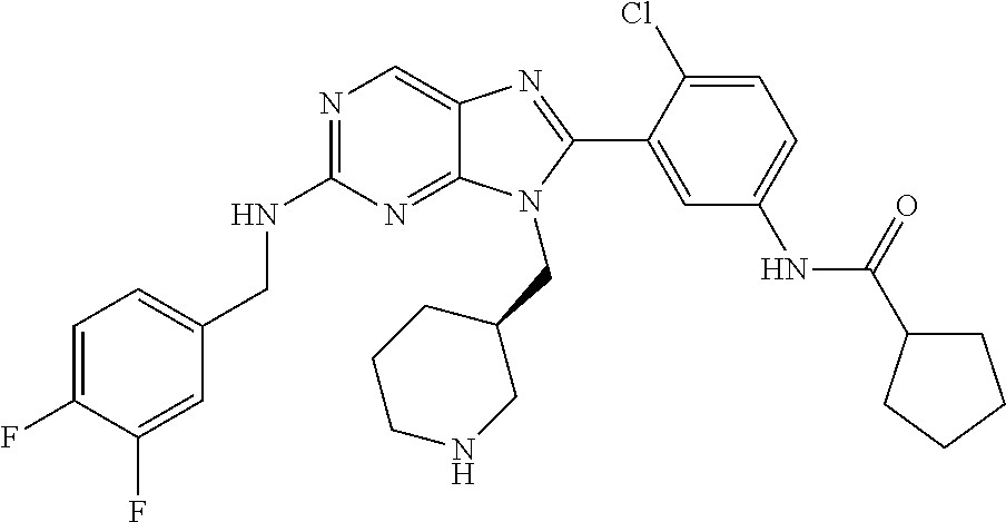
C1=C(F)C(F)=CC(CNC2=NC=C3C(=N2)N(CC2CCCNC2)C(C2=CC(NC(C4CCCC4)=O)=CC=C2Cl)=N3)=C1
